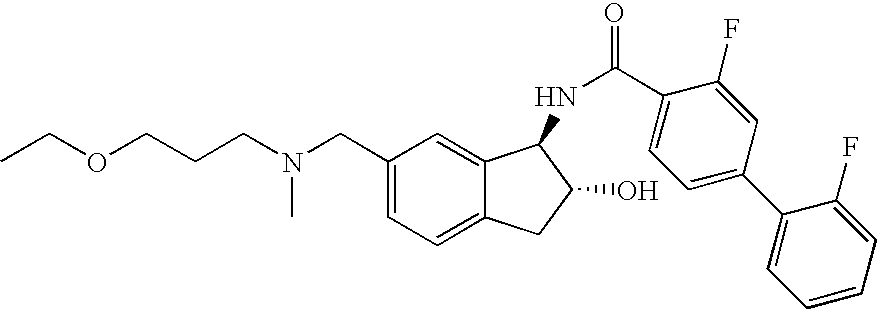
CCOCCCN(CC1=CC=C2C(=C1)C(NC(=O)C1=CC=C(C3=CC=CC=C3F)C=C1F)C(O)C2)C
